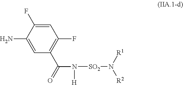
C1=C(F)C(N)=CC(C(=O)N([H])[SO2]N([R2])[R1])=C1F
